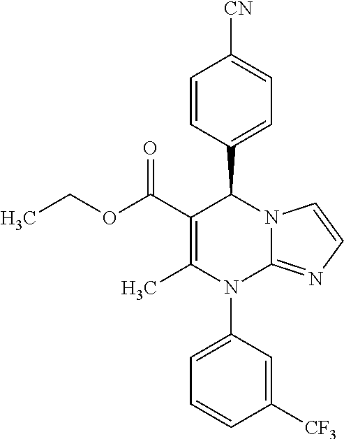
C1=CC(C2C(C(OCC)=O)=C(C)N(C3=CC=CC([CF3])=C3)C3=NC=CN23)=CC=C1[CN]
